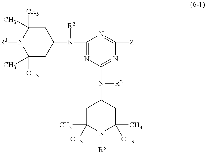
C1(N([R2])C2CC(C)(C)N([R3])C(C)(C)C2)=NC(N([R2])C2CC(C)(C)N([R3])C(C)(C)C2)=NC([Z])=N1
